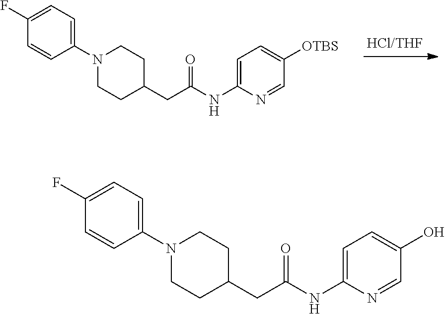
N(C(CC1CCN(C2=CC=C(F)C=C2)CC1)=O)C1=CC=C([OTBS])C=N1.N(C(CC1CCN(C2=CC=C(F)C=C2)CC1)=O)C1=CC=C(O)C=N1
